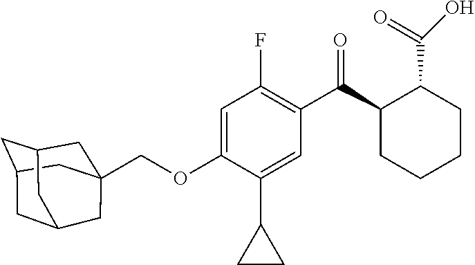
C1=C(OCC23CC4CC(CC(C2)C4)C3)C(C2CC2)=CC(C(C2CCCCC2C(=O)O)=O)=C1F
